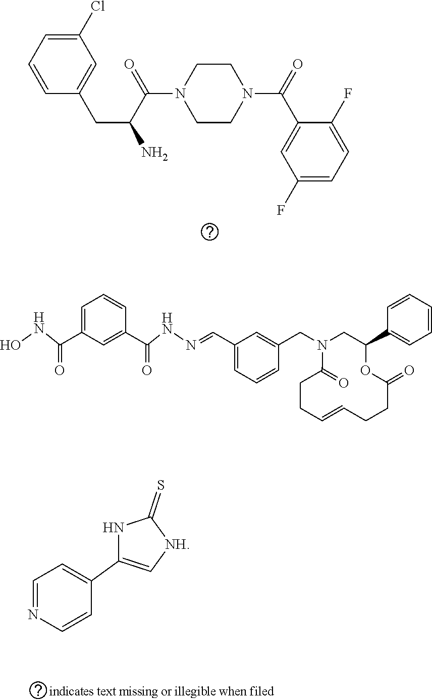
C1(C=NNC(C2=CC(C(=O)NO)=CC=C2)=O)=CC=CC(CN2CC(C3=CC=CC=C3)OC(=O)CCC=CCCC2=O)=C1.C1N(C(C(CC2=CC(Cl)=CC=C2)N)=O)CCN(C(C2=CC(F)=CC=C2F)=O)C1.C1=NC=CC(C2=C[NH]C(=S)N2)=C1
